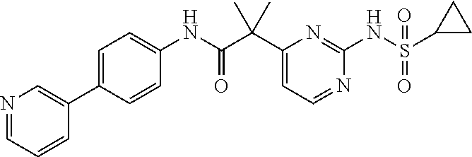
C1(C(C(NC2=CC=C(C3=CN=CC=C3)C=C2)=O)(C)C)=CC=NC(NS(C2CC2)(=O)=O)=N1
